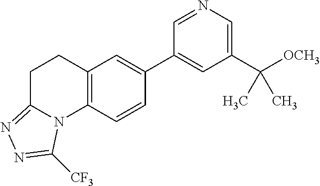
C1(C([OCH3])(C)C)=CN=CC(C2=CC3=C(C=C2)N2C(=NN=C2[CF3])CC3)=C1
